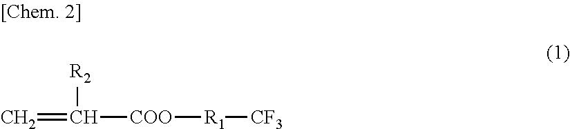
C=C([COO][R1][CF3])[R2]
